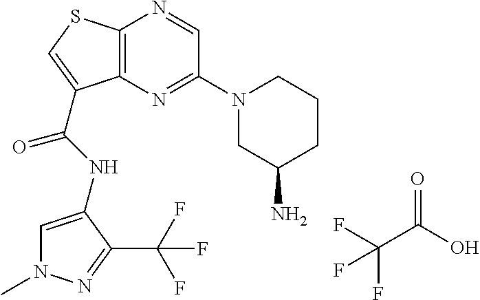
C12=C(N=C(N3CC(N)CCC3)C=N1)C(C(=O)NC1=CN(C)N=C1C(F)(F)F)=CS2.C(C(O)=O)(F)(F)F
